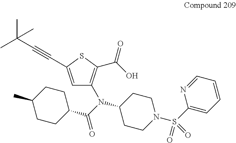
C1CN(S(C2=CC=CC=N2)(=O)=O)CCC1N(C(C1CCC(C)CC1)=O)C1=C(C(O)=O)SC(C#CC(C)(C)C)=C1
